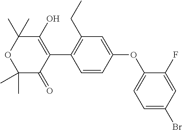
C1=CC(OC2=CC=C(Br)C=C2F)=CC(CC)=C1C1=C(O)C(C)(C)OC(C)(C)C1=O
